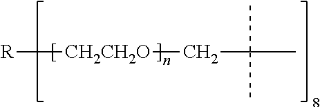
[CH2CH2O](CC(C)(C)C)[R]
